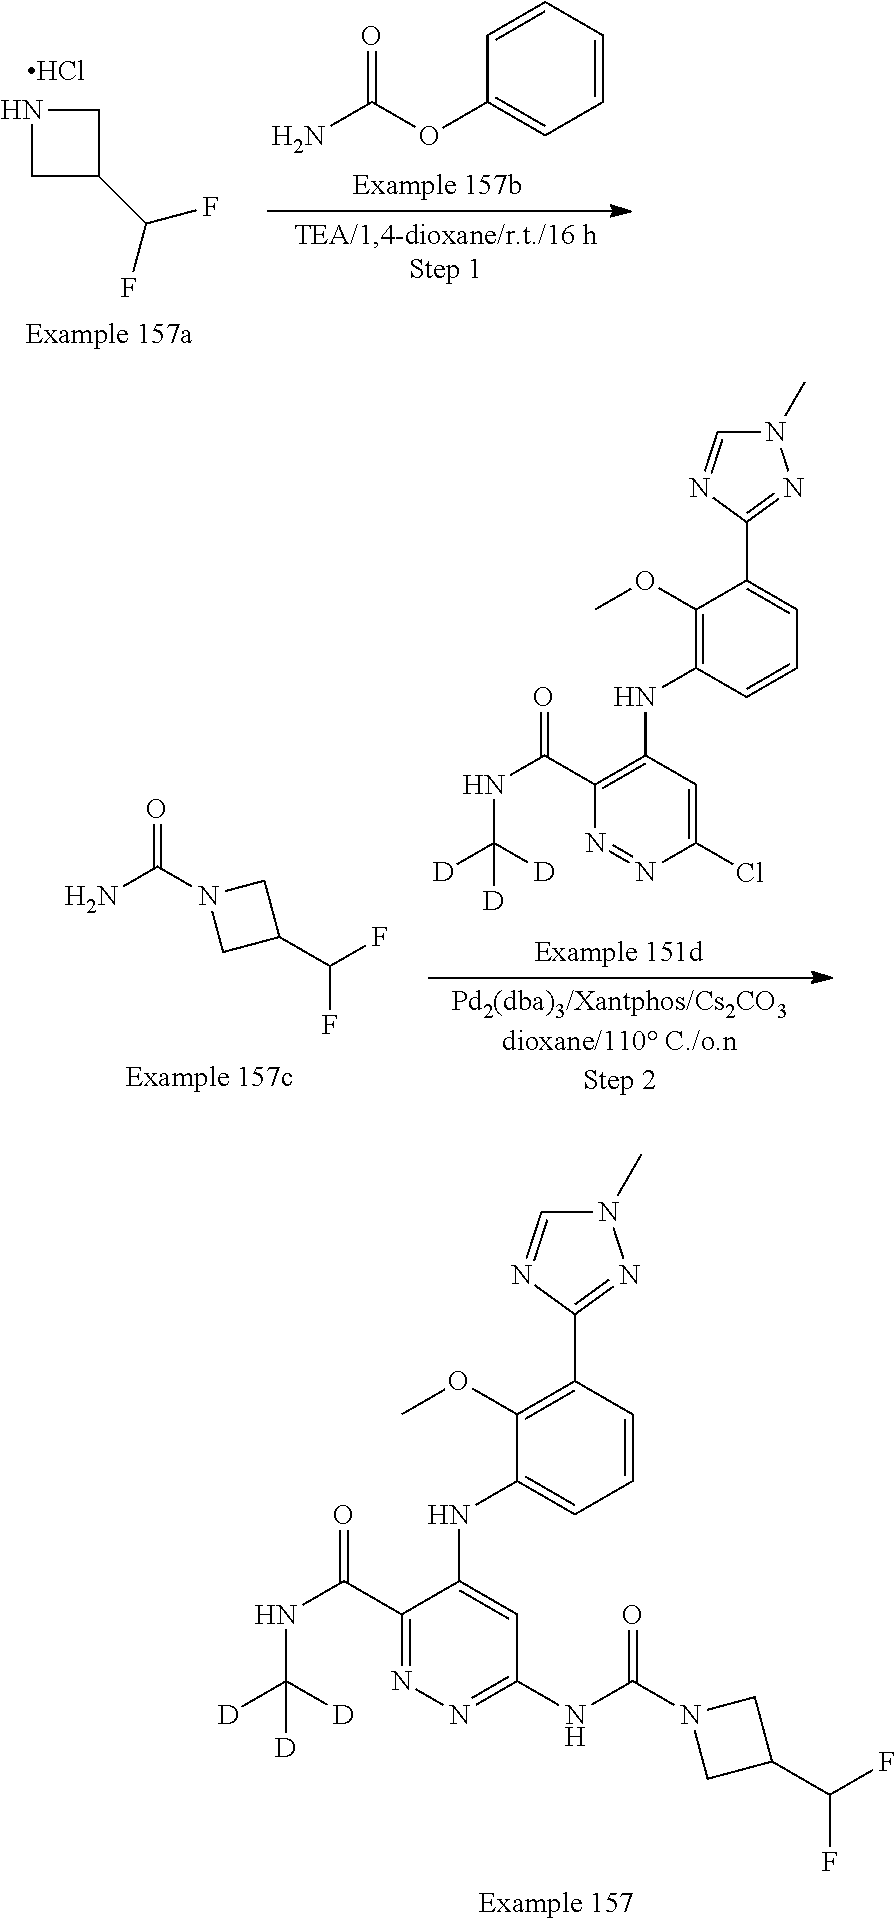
C1=CC=CC(OC(N)=O)=C1.C1NCC1C(F)F.Cl.C1(OC)=C(NC2=C(C(NC([D])([D])[D])=O)N=NC(Cl)=C2)C=CC=C1C1=NN(C)C=N1.NC(N1CC(C(F)F)C1)=O.C1(OC)=C(C2=NN(C)C=N2)C=CC=C1NC1=CC(NC(N2CC(C(F)F)C2)=O)=NN=C1C(NC([D])([D])[D])=O
